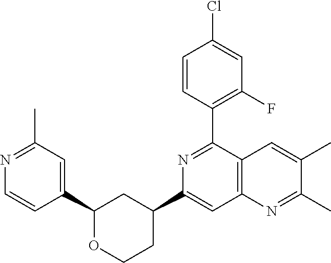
C1(C2=C(F)C=C(Cl)C=C2)=NC(C2CCOC(C3=CC(C)=NC=C3)C2)=CC2=C1C=C(C)C(C)=N2
